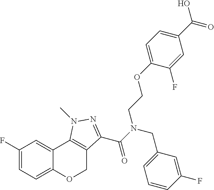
C1(F)=CC=C2C(=C1)C1=C(CO2)C(C(N(CC2=CC=CC(F)=C2)CCOC2=CC=C(C(=O)O)C=C2F)=O)=NN1C
